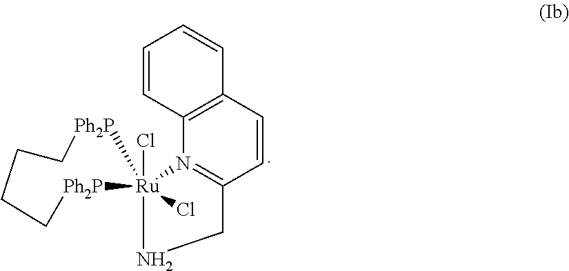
C12=C(N3=C(C=C1)CN[Ru]31(Cl)(Cl)[Ph2P]CCCC[Ph2P]1)C=CC=C2
